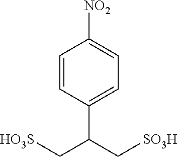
C1=CC(C(C[HO3S])C[SO3H])=CC=C1[NO2]
